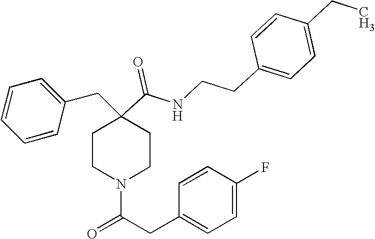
C1=CC=CC(CC2(C(=O)NCCC3=CC=C(CC)C=C3)CCN(C(CC3=CC=C(F)C=C3)=O)CC2)=C1
